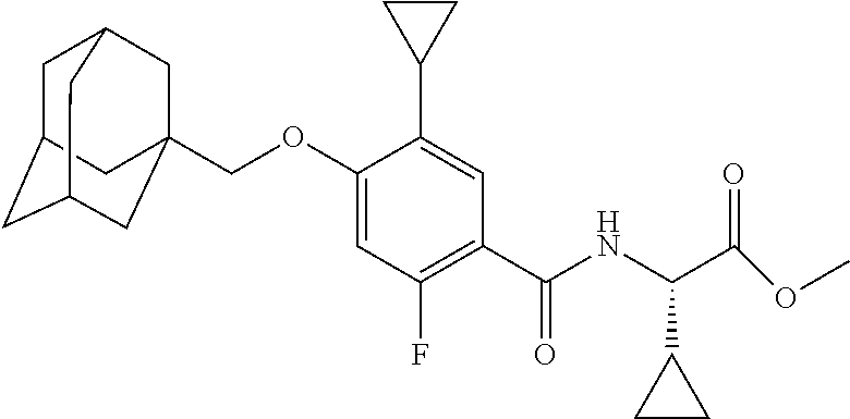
C(OC1=CC(F)=C(C(NC(C(OC)=O)C2CC2)=O)C=C1C1CC1)C12CC3CC(CC(C1)C3)C2
